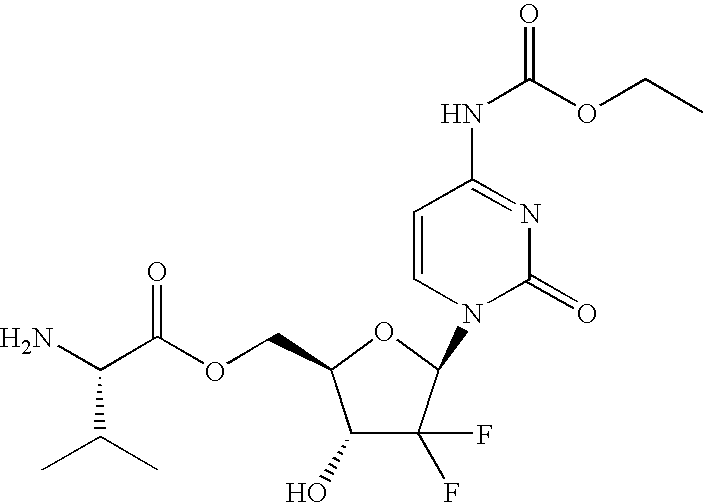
C1(O)C(F)(F)C(N2C(=O)N=C(NC(=O)OCC)C=C2)OC1COC(C(N)C(C)C)=O
